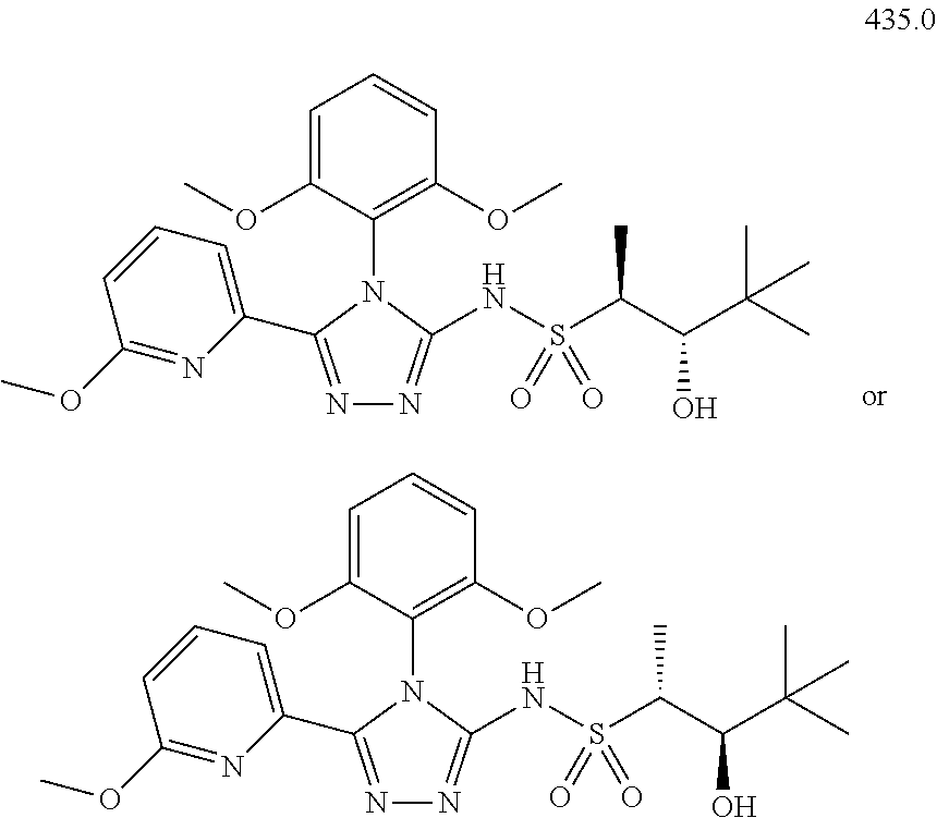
C1=C(OC)C(N2C(NS(C(C(O)C(C)(C)C)C)(=O)=O)=NN=C2C2=CC=CC(OC)=N2)=C(OC)C=C1.C1=C(OC)C(N2C(NS(C(C(O)C(C)(C)C)C)(=O)=O)=NN=C2C2=CC=CC(OC)=N2)=C(OC)C=C1
